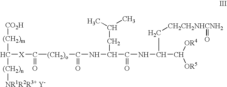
[X](C([(CH2)m][CO2H])[(CH2)n][NR1R2R3+ Y-])C([(CH2)o]C(NC(CC(C)C)C(NC(C([OR4])[OR5])C[CH2CH2NHCNH2]=O)=O)=O)=O
